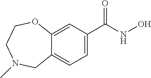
C12=CC=C(C(NO)=O)C=C1OCCN(C)C2
